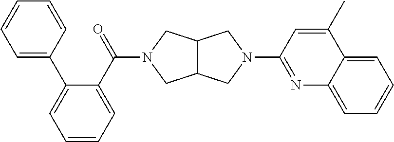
C12C(CN(C3=NC4=CC=CC=C4C(C)=C3)C1)CN(C(C1=CC=CC=C1C1=CC=CC=C1)=O)C2
